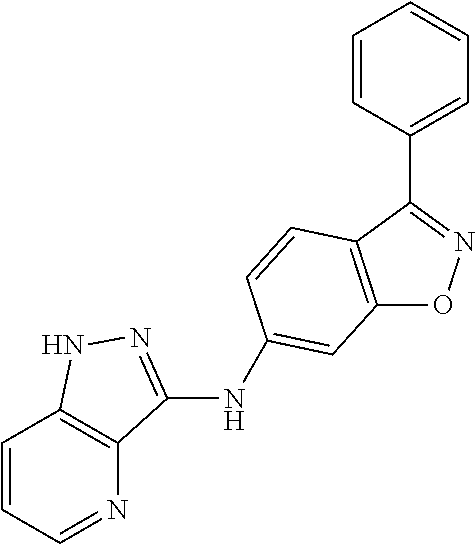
C12=C(C(C3=CC=CC=C3)=NO1)C=CC(NC1=NNC3=C1N=CC=C3)=C2
